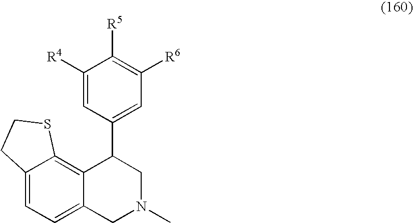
C12=CC=C3C(=C1SCC2)C(C1=CC([R6])=C([R5])C([R4])=C1)CN(C)C3
